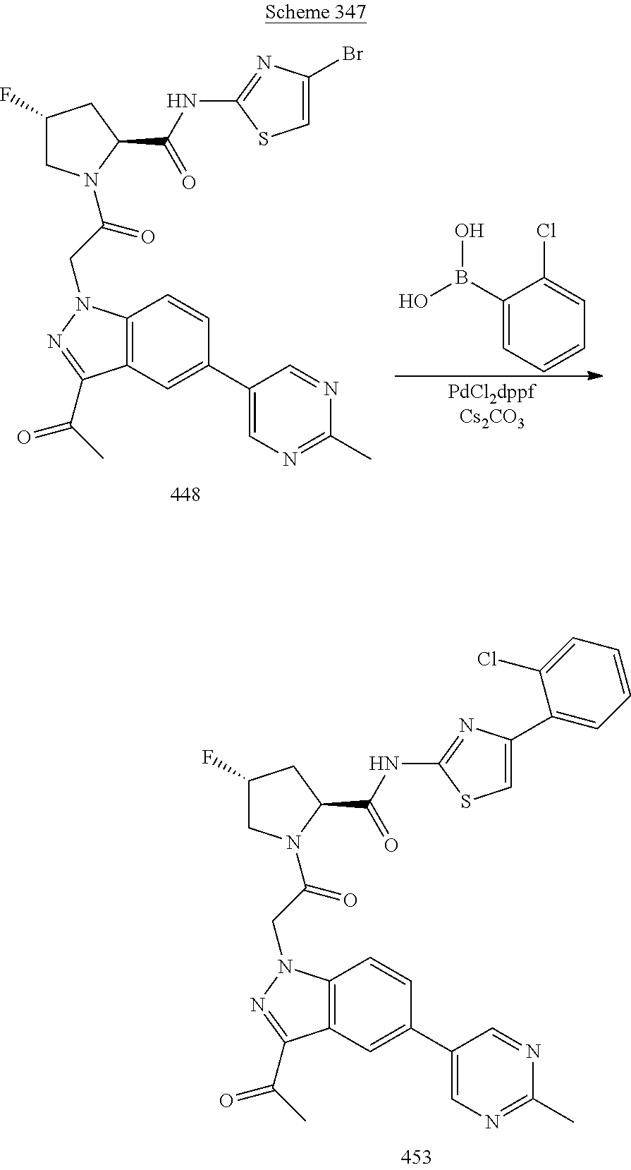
C1(B(O)O)=CC=CC=C1Cl.C1(F)CN(C(CN2C3=C(C=C(C4=CN=C(C)N=C4)C=C3)C(C(C)=O)=N2)=O)C(C(=O)NC2=NC(Br)=CS2)C1.C1(F)CN(C(CN2C3=C(C=C(C4=CN=C(C)N=C4)C=C3)C(C(C)=O)=N2)=O)C(C(=O)NC2=NC(C3=CC=CC=C3Cl)=CS2)C1
